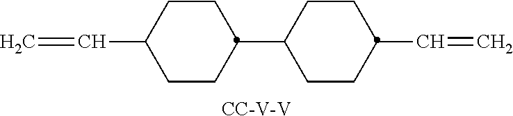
C1CC(C2CCC(C=C)CC2)CCC1C=C.[CC-V-V]
